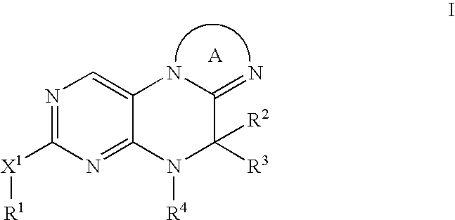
N1=C([X1][R1])N=C2C(=C1)NC(=N)C([R3])([R2])N2[R4]
